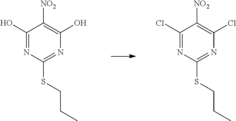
C1(Cl)=NC(SCCC)=NC(Cl)=C1[NO2].C1(O)=NC(SCCC)=NC(O)=C1[NO2]
